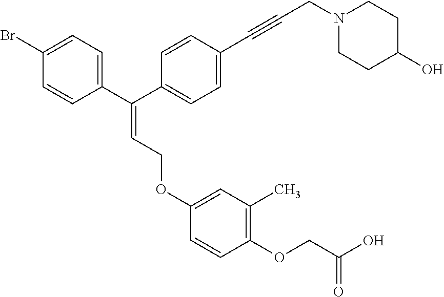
C(=CCOC1=CC(C)=C(OCC(O)=O)C=C1)(C1=CC=C(Br)C=C1)C1=CC=C(C#CCN2CCC(O)CC2)C=C1
